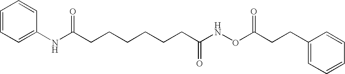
C1=CC=C(NC(CCCCCCC(NOC(CCC2=CC=CC=C2)=O)=O)=O)C=C1
